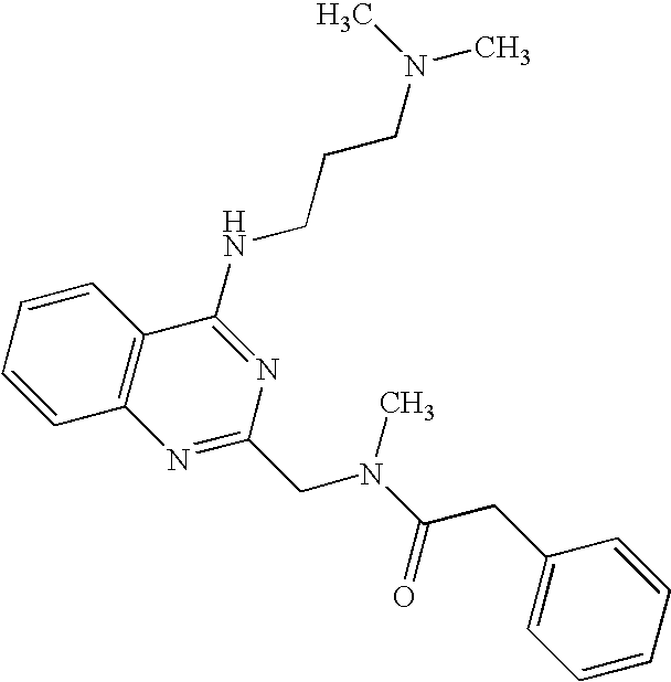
C1=CC=CC2=C1N=C(CN(C(=O)CC1=CC=CC=C1)C)N=C2NCCCN(C)C
